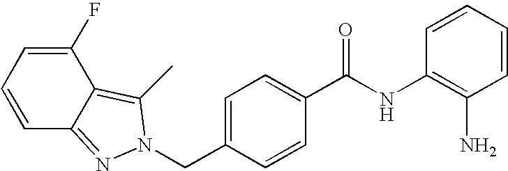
C(C1=CC=C(C(NC2=C(N)C=CC=C2)=O)C=C1)N1N=C2C=CC=C(F)C2=C1C
